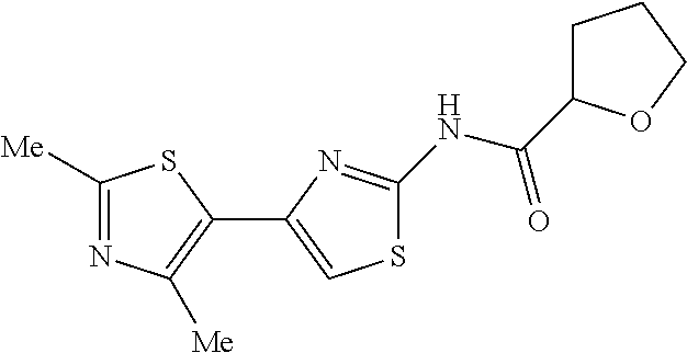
C1([Me])=NC([Me])=C(C2=CSC(NC(C3CCCO3)=O)=N2)S1
